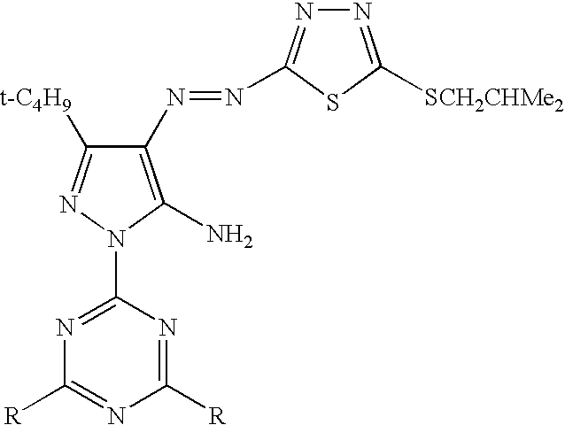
C1(N=NC2=NN=C([SCH2CHMe2])S2)=C(N)N(C2=NC([R])=NC([R])=N2)N=C1[t-C4H9]
